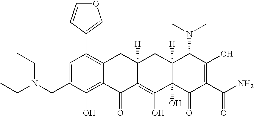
N(CC1=CC(C2=COC=C2)=C2C(=C1O)C(=O)C1=C(O)C3(O)C([H])(CC1([H])C2)C(N(C)C)C(O)=C(C(N)=O)C3=O)(CC)CC
